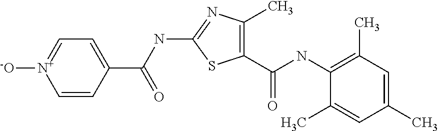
C1(C(NC2=NC(C)=C(C(NC3=C(C)C=C(C)C=C3C)=O)S2)=O)=CC=[N+]([-O])C=C1
